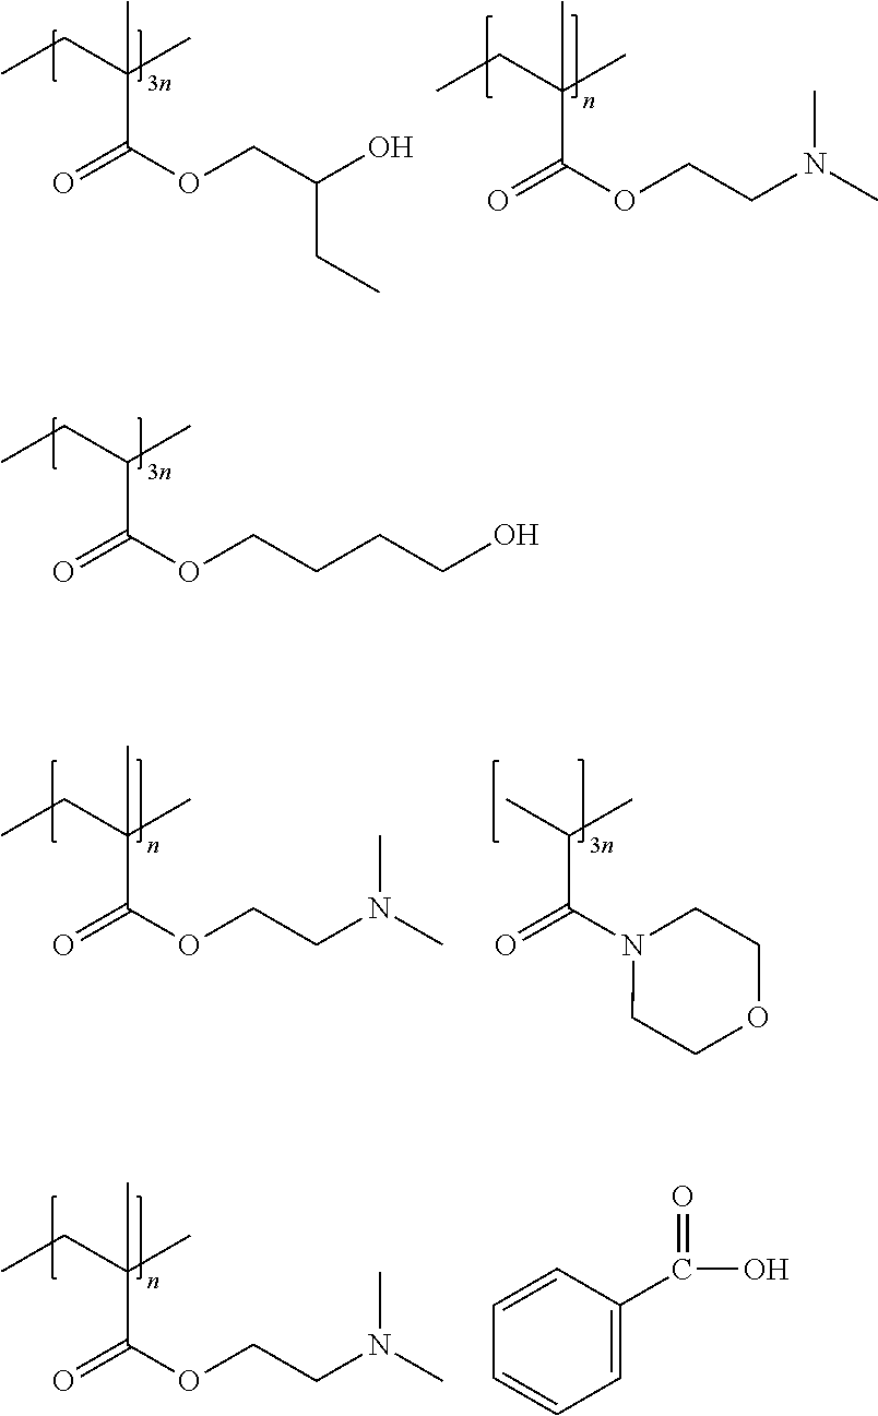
O=C(OCCCCO)C(CC)C.O=C(OCC(O)CC)C(CC)(C)C.O=C(OCCN(C)C)C(CC)(C)C.O=C(OCCN(C)C)C(CC)(C)C.O=C(N1CCOCC1)C(C)C.O=C(OCCN(C)C)C(CC)(C)C.C1=CC=C(C(=O)O)C=C1
